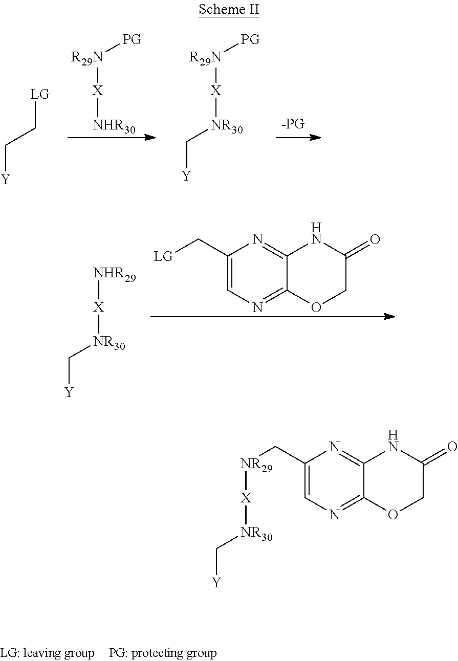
[LG]CC[Y].[R29N]([X][NHR30])[PG].[R29N]([X][NR30]C[Y])[PG].[NHR29][X][NR30]C[Y].C1(C[LG])=CN=C2C(=N1)NC(=O)CO2.[X]([NR30]C[Y])[NR29]CC1=CN=C2C(=N1)NC(=O)CO2
